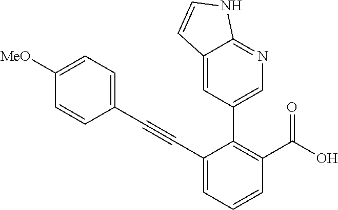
C1(C#CC2=CC=C([MeO])C=C2)=CC=CC(C(O)=O)=C1C1=CN=C2C(=C1)C=CN2
